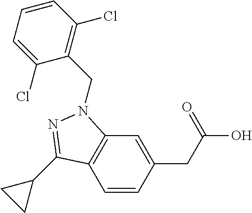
C1=CC(CC(O)=O)=CC2=C1C(C1CC1)=NN2CC1=C(Cl)C=CC=C1Cl
